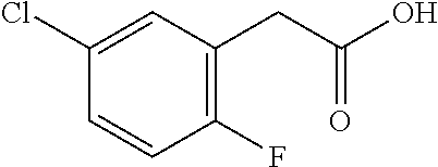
C1(Cl)=CC(CC(O)=O)=C(F)C=C1
